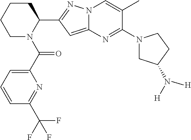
C1CCCN(C(C2=CC=CC(C(F)(F)F)=N2)=O)C1C1=NN2C(=C1)N=C(N1CC(N([H])[H])CC1)C(C)=C2
